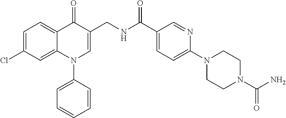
C1=C(Cl)C=C2C(=C1)C(=O)C(CNC(C1=CC=C(N3CCN(C(N)=O)CC3)N=C1)=O)=CN2C1=CC=CC=C1
